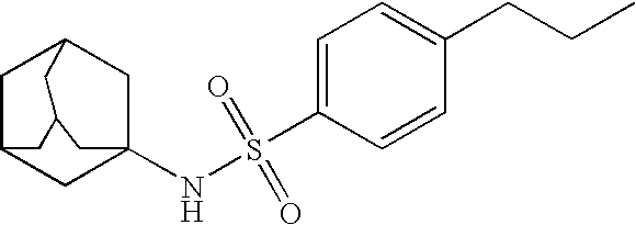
C1C2CC3(NS(C4=CC=C(CCC)C=C4)(=O)=O)CC1CC(C2)C3
